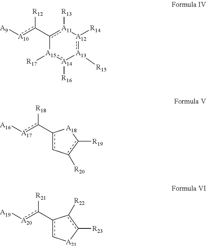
[A13]1([R15]):[A12]([R14])[A11]([R13])c(-c([A10][A9])[R12])-[A15]([R17]):[A14]1[R16].c1(-c([A17][A16])[R18])c-c([R20])c([R19])[A18]1.c1(-c([A20][A19])[R21])c[A21]c([R23])c-1[R22]
